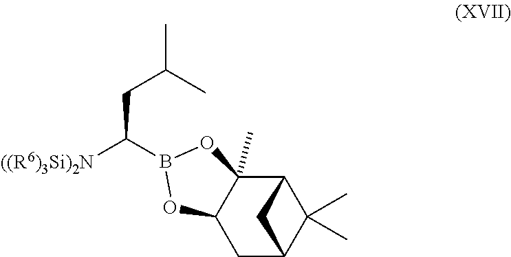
C12CC3C(C)(C)C(C1(C)OB(C([((R6)3Si)2N])CC(C)C)O2)C3
